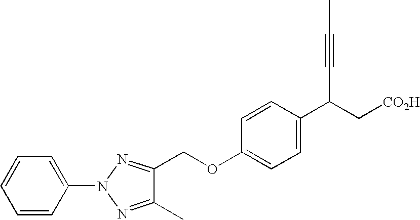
C(OC1=CC=C(C(C#CC)C[CO2H])C=C1)C1=NN(C2=CC=CC=C2)N=C1C
